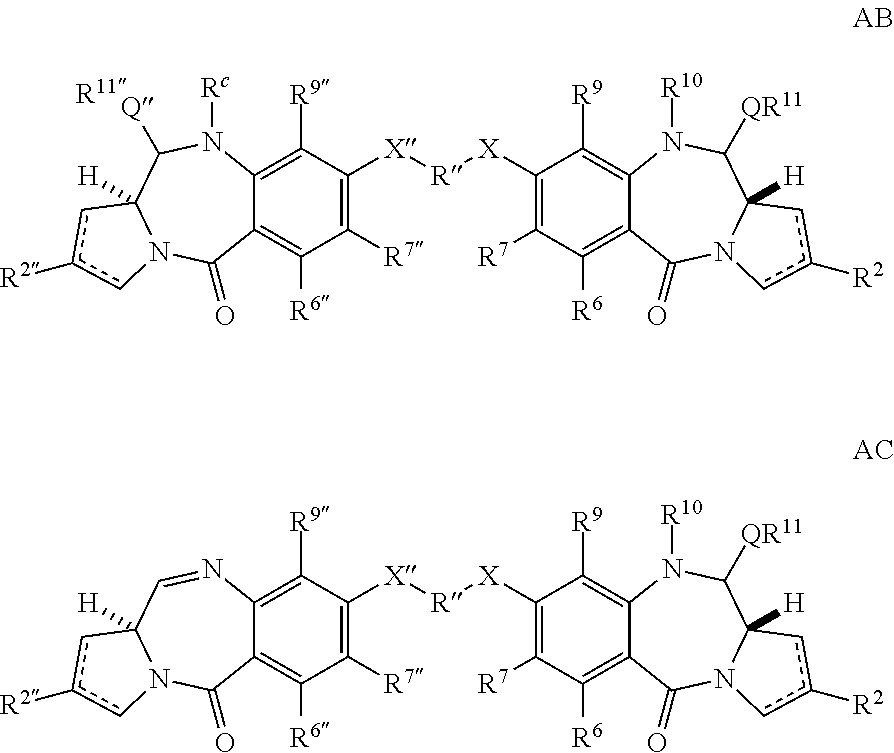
C1([R7])=C([X][R][X]C2=C([R7])C([R6])=C3C(=C2[R9])N([R10])C([QR11])C2([H])N(C3=O)cc([R2])c2)C([R9])=C2C(=C1[R6])C(=O)N1C([H])(C([Q])N2[Rc])cc([R2])c1.C1([R7])=C([X][R][X]C2=C([R7])C([R6])=C3C(=C2[R9])N([R10])C([QR11])C2([H])N(C3=O)cc([R2])c2)C([R9])=C2C(=C1[R6])C(=O)N1C([H])(C=N2)cc([R2])c1
